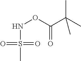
O=S(=O)(C)NOC(C(C)(C)C)=O
